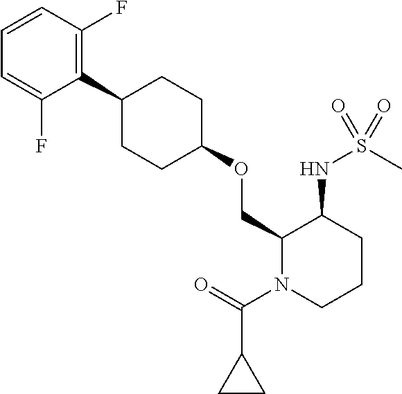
C1(COC2CCC(C3=C(F)C=CC=C3F)CC2)N(C(=O)C2CC2)CCCC1NS(C)(=O)=O
